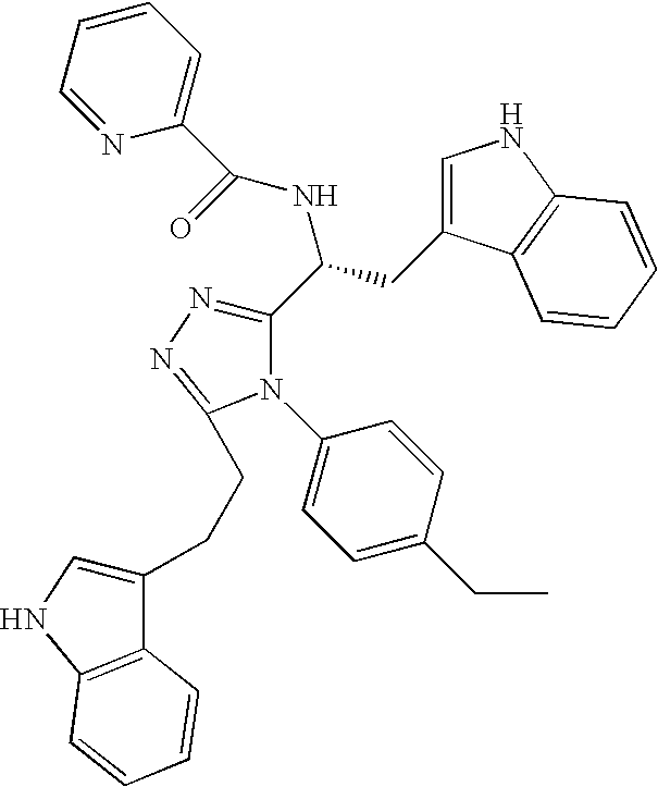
C1(C(CC2=CNC3=C2C=CC=C3)NC(=O)C2=CC=CC=N2)=NN=C(CCC2=CNC3=C2C=CC=C3)N1C1=CC=C(CC)C=C1
